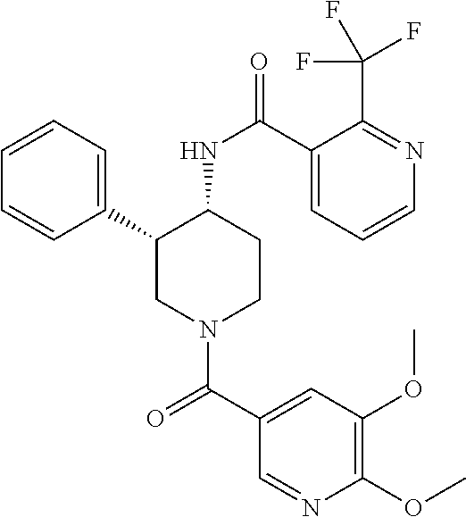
C1=CC=C(C2CN(C(C3=CC(OC)=C(OC)N=C3)=O)CCC2NC(=O)C2=CC=CN=C2C(F)(F)F)C=C1
